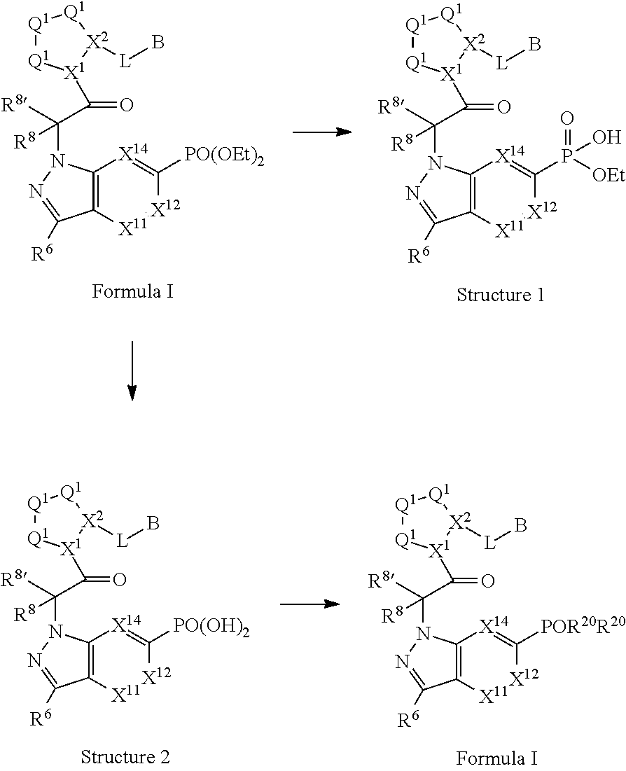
C12=C([X11]=[X12]C([PO(OEt)2])=[X14]1)C([R6])=NN2C([R8])(C(=O)[X1]1[Q1][Q1][Q1][X2]1[L]B)[R8].C12=C([X11]=[X12]C(P([OEt])(=O)O)=[X14]1)C([R6])=NN2C([R8])(C(=O)[X1]1[Q1][Q1][Q1][X2]1[L]B)[R8].C12=C([X11]=[X12]C([PO(OH)2])=[X14]1)C([R6])=NN2C([R8])(C(=O)[X1]1[Q1][Q1][Q1][X2]1[L]B)[R8].C12=C([X11]=[X12]C([POR20R20])=[X14]1)C([R6])=NN2C([R8])(C(=O)[X1]1[Q1][Q1][Q1][X2]1[L]B)[R8]
